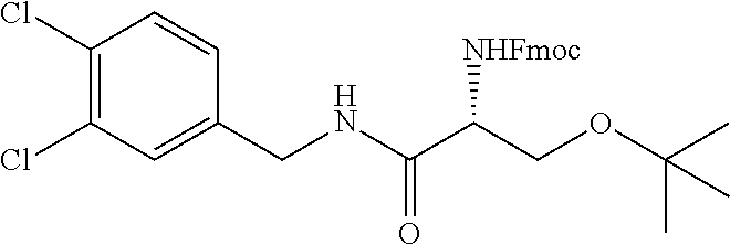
C1(CNC(C(COC(C)(C)C)[NHFmoc])=O)=CC(Cl)=C(Cl)C=C1
